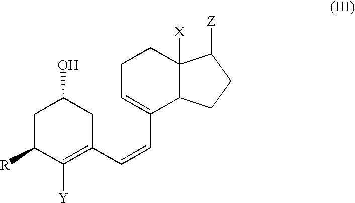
C1C=C(C=CC2=C([Y])C([R])CC(O)C2)C2C([X])(C1)C([Z])CC2
